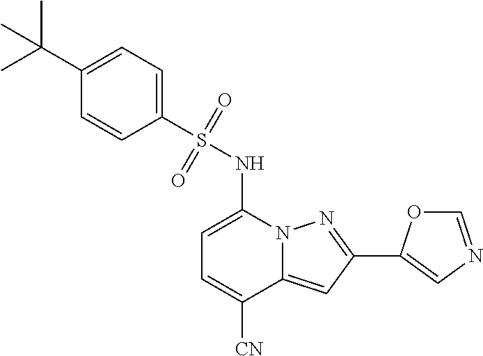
C1=C(NS(C2=CC=C(C(C)(C)C)C=C2)(=O)=O)N2C(=CC(C3=CN=CO3)=N2)C([CN])=C1
